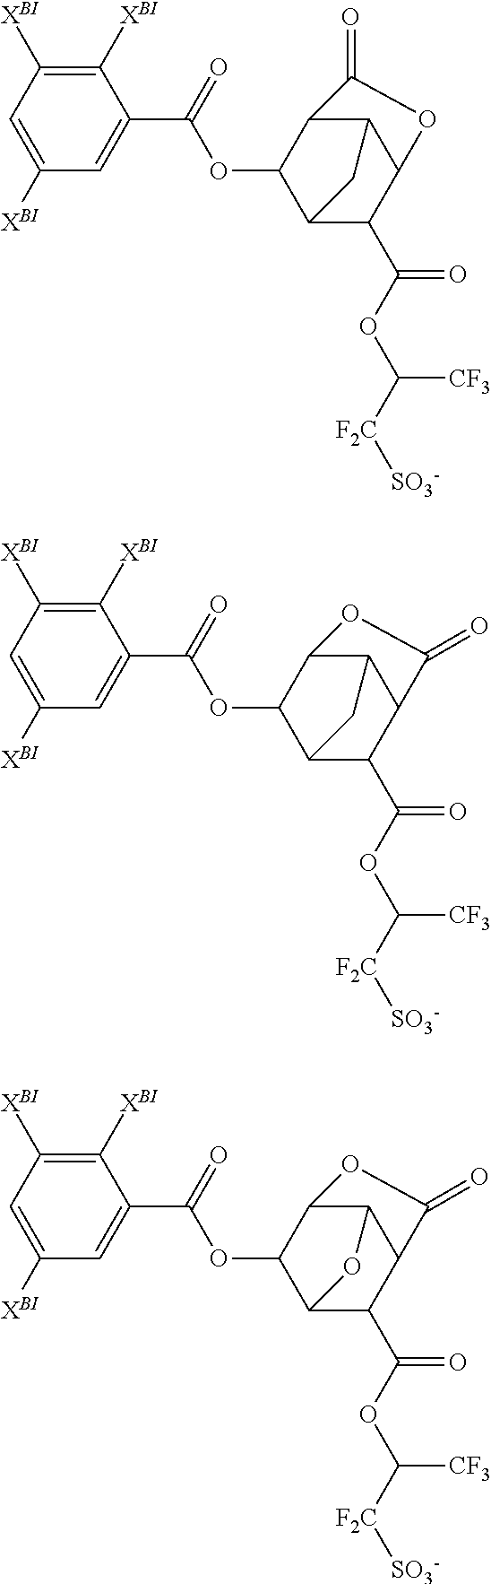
C1=C(C(=O)OC2C3C(C(OC([F2C][SO3-])[CF3])=O)C4OC(=O)C2C4C3)C([XBI])=C([XBI])C=C1[XBI].C1=C(C(=O)OC2C3C(C(OC([F2C][SO3-])[CF3])=O)C4C(=O)OC2C4C3)C([XBI])=C([XBI])C=C1[XBI].C1=C(C(=O)OC2C3C(C(OC([F2C][SO3-])[CF3])=O)C4C(=O)OC2C4O3)C([XBI])=C([XBI])C=C1[XBI]
